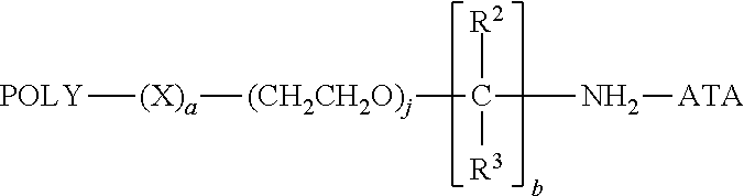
[POLY][(X)a][(CH2CH2O)j]C([R2])([R3])N[ATA]
